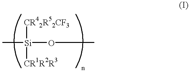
C[Si](OC)([CR1R2R3])[CR42R52CF3]
